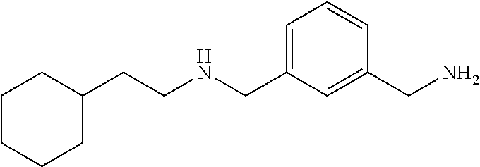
C1(CNCCC2CCCCC2)=CC=CC(CN)=C1
